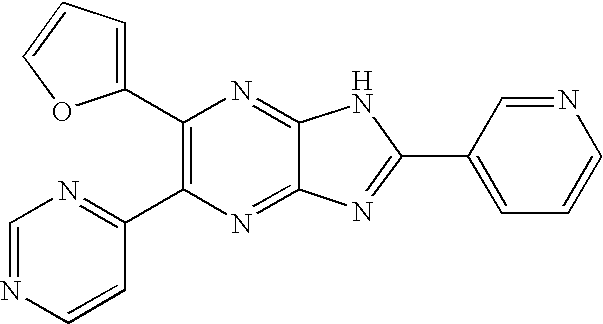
C1(C2=C(C3=NC=NC=C3)N=C3C(=N2)NC(C2=CC=CN=C2)=N3)=CC=CO1
